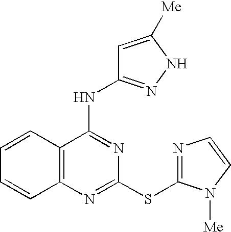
C1=CC2=C(C=C1)N=C(SC1=NC=CN1[Me])N=C2NC1=NNC([Me])=C1
